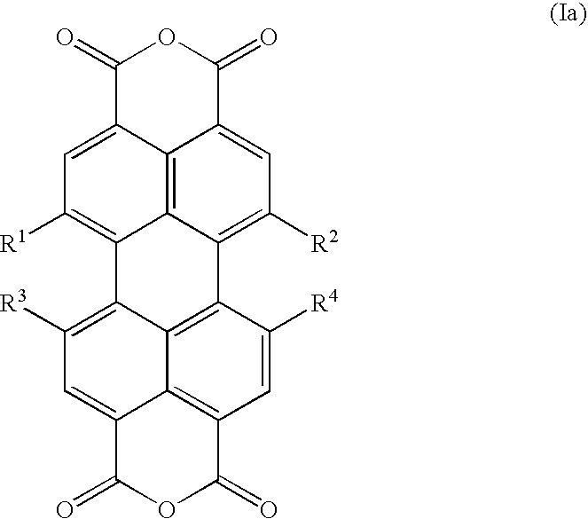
C1=C2C3=C4C(=C1[R1])C1=C([R3])C=C5C6=C(C=C([R4])C(=C16)C4=C([R2])C=C3C(=O)OC2=O)C(=O)OC5=O
